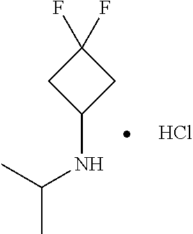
Cl.CC(NC1CC(F)(F)C1)C
